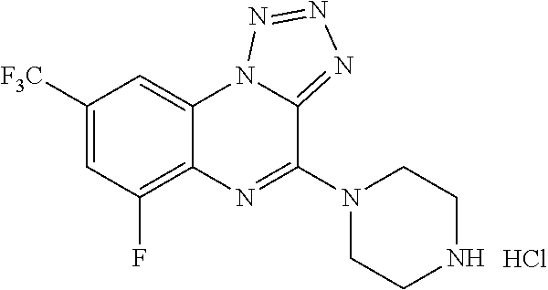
C1([F3C])=CC(F)=C2C(=C1)N1C(=NN=N1)C(N1CCNCC1)=N2.Cl
